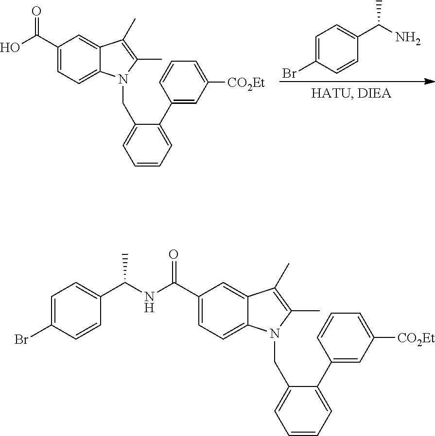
C1=C(Br)C=CC(C(N)C)=C1.C1(C(O)=O)=CC=C2C(=C1)C(C)=C(C)N2CC1=CC=CC=C1C1=CC([CO2Et])=CC=C1.C1(C(=O)NC(C2=CC=C(Br)C=C2)C)=CC=C2C(=C1)C(C)=C(C)N2CC1=CC=CC=C1C1=CC([CO2Et])=CC=C1
